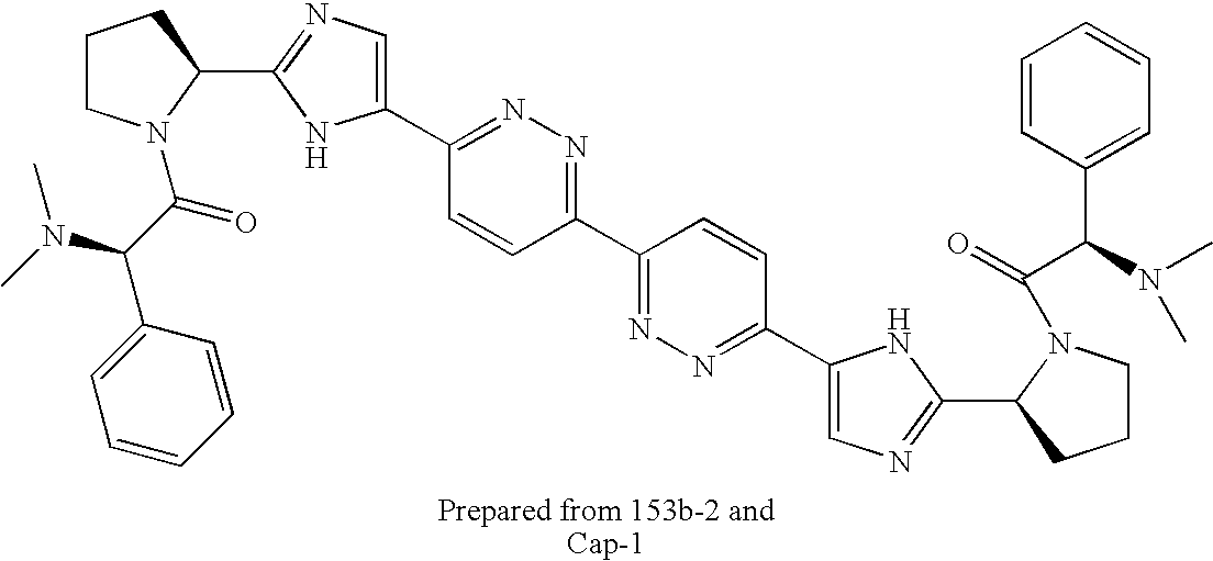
C1CN(C(C(C2=CC=CC=C2)N(C)C)=O)C(C2=NC=C(C3=NN=C(C4=NN=C(C5=CN=C(C6N(C(=O)C(N(C)C)C7=CC=CC=C7)CCC6)N5)C=C4)C=C3)N2)C1
